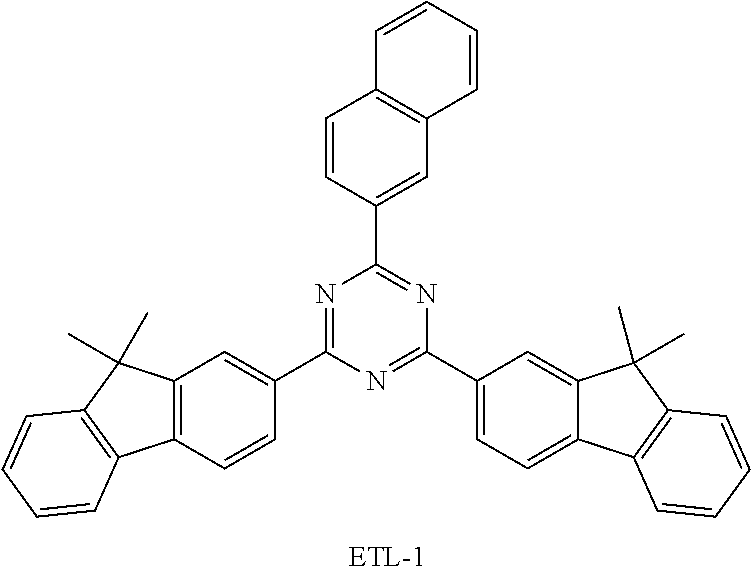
C1=CC=CC2=C1C=CC(C1=NC(C3=CC=C4C(=C3)C(C)(C)C3=C4C=CC=C3)=NC(C3=CC4=C(C=C3)C3=C(C4(C)C)C=CC=C3)=N1)=C2
